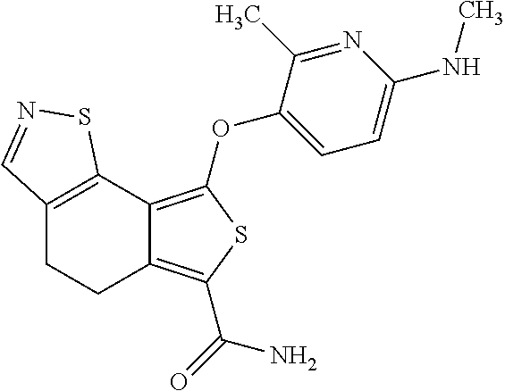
C12=C(OC3=CC=C(NC)N=C3C)SC(C(=O)N)=C1CCC1=C2SN=C1
